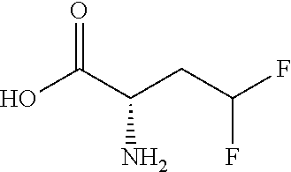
OC(C(CC(F)F)N)=O
